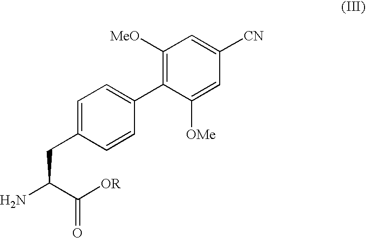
NC(C([OR])=O)CC1=CC=C(C2=C([MeO])C=C([CN])C=C2[OMe])C=C1
